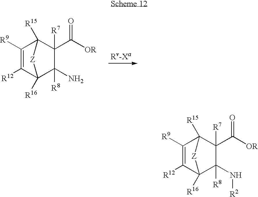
C1([R7])(C([OR])=O)C2([R15])C([R9])=C([R12])C([R16])(C1([R8])N)[Z]2.C1([R7])(C([OR])=O)C2([R15])C([R9])=C([R12])C([R16])(C1([R8])N[R2])[Z]2
